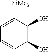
C1([OH])C(O)C([SiMe3])=CC=C1
